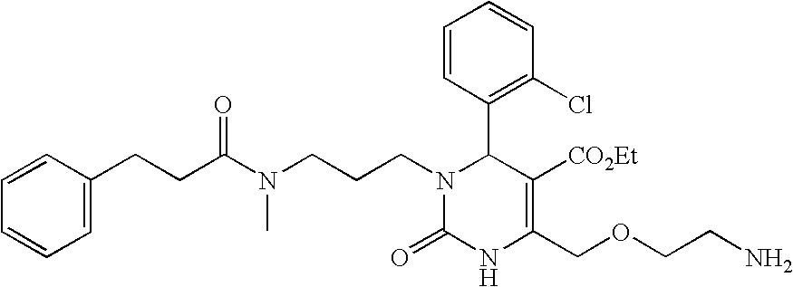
C1=CC(C2C([CO2Et])=C(COCCN)NC(=O)N2CCCN(C(CCC2=CC=CC=C2)=O)C)=C(Cl)C=C1
